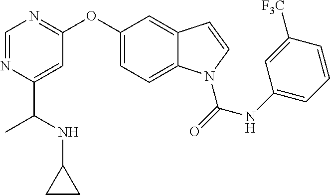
O(C1=CC=C2C(=C1)C=CN2C(=O)NC1=CC=CC([F3C])=C1)C1=NC=NC(C(NC2CC2)C)=C1
